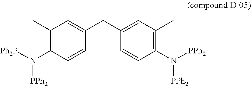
C1(C)=C(N([Ph2P])[PPh2])C=CC(CC2=CC(C)=C(N([PPh2])[PPh2])C=C2)=C1
